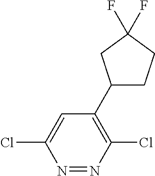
C1=C(Cl)N=NC(Cl)=C1C1CCC(F)(F)C1
